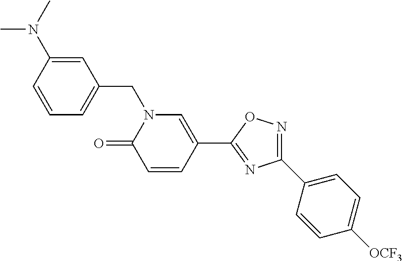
C1=CC(N(C)C)=CC(CN2C(=O)C=CC(C3=NC(C4=CC=C([OCF3])C=C4)=NO3)=C2)=C1
